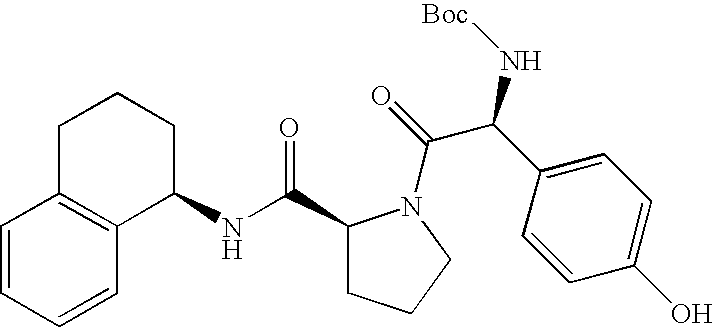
C1=CC=CC2=C1CCCC2NC(C1CCCN1C(=O)C(C1=CC=C(O)C=C1)N[Boc])=O
